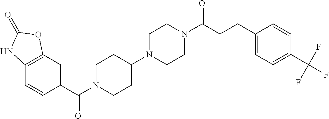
C12=C(C=C(C(=O)N3CCC(N4CCN(C(CCC5=CC=C(C(F)(F)F)C=C5)=O)CC4)CC3)C=C1)OC(=O)N2
